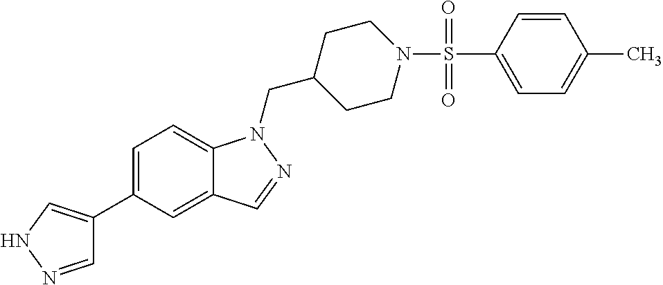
C1=NNC=C1C1=CC=C2C(=C1)C=NN2CC1CCN(S(C2=CC=C(C)C=C2)(=O)=O)CC1
